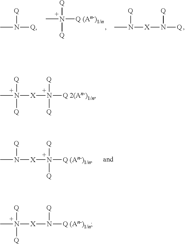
CN([Q])[Q].CN([Q (An-)1/n])([Q])[Q].CN([Q])[X]N([Q])[Q].CN([X]N([Q (An-)1/n])([Q])[Q])[Q].CN([X]N([Q 2(An-)1/n])([Q])[Q])([Q])[Q].CN([X]N([Q (An-)1/n])[Q])([Q])[Q]
